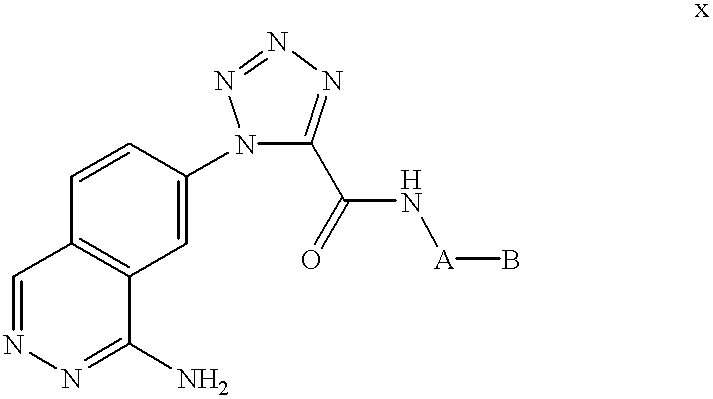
C1=CC2=C(C=C1N1C(C(N[A]B)=O)=NN=N1)C(N)=NN=C2
